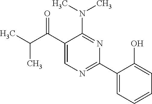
C1(C(C(C)C)=O)=CN=C(C2=CC=CC=C2O)N=C1N(C)C
